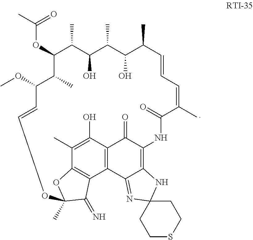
C12=C3C(O)=C(C)C4=C1C(=N)C(C)(O4)OC=CC(OC)C(C)C(OC(=O)C)C(C)C(O)C(C)C(O)C(C)C=CC=C(C)C(=O)NC(=C1C2=NC2(N1)CCSCC2)C3=O
